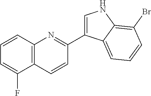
C12=C(C=CC=C1F)N=C(C1=CNC3=C(Br)C=CC=C13)C=C2
